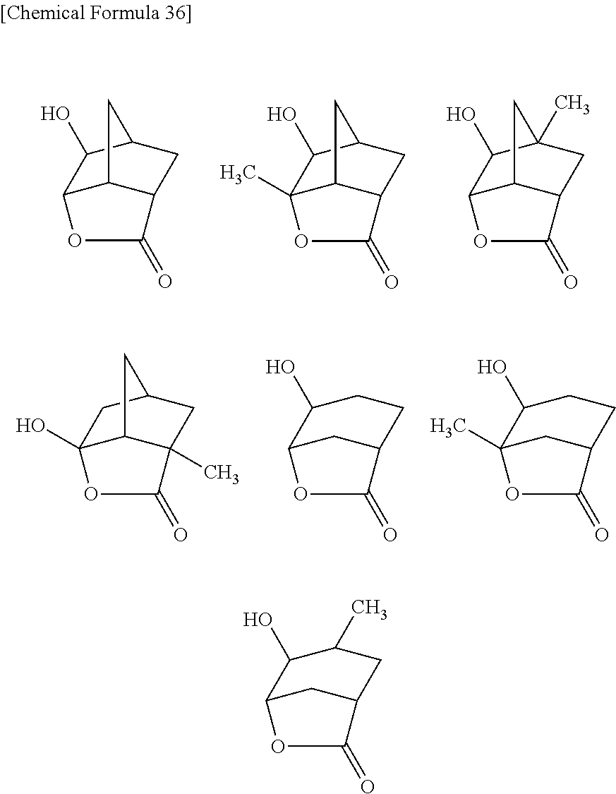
C12(O)C3C(C)(CC(C1)C3)C(=O)O2.C12CC(CCC1O)C(=O)O2.C12(C)CC(CCC1O)C(=O)O2.C12C3C(CC(C1O)C3)C(=O)O2.C12(C)C3C(CC(C1O)C3)C(=O)O2.C12C3C(CC(C)(C1O)C3)C(=O)O2.C12CC(CC(C)C1O)C(=O)O2
